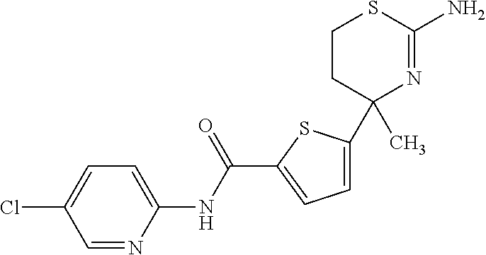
C1(C)(C2=CC=C(C(NC3=CC=C(Cl)C=N3)=O)S2)N=C(N)SCC1
